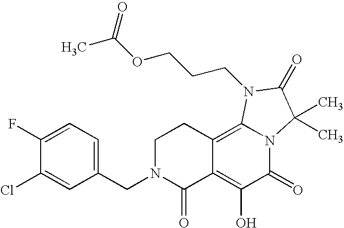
C1(CN2C(=O)C3=C(O)C(=O)N4C(=C3CC2)N(CCCOC(C)=O)C(=O)C4(C)C)=CC=C(F)C(Cl)=C1
